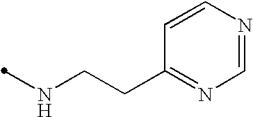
N(CCC1=NC=NC=C1)C
